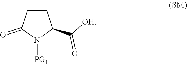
C1CC(=O)N([PG1])C1C(=O)[OH]
